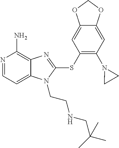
N1=CC=C2C(=C1N)N=C(SC1=C(N3CC3)C=C3C(=C1)OCO3)N2CCNCC(C)(C)C
